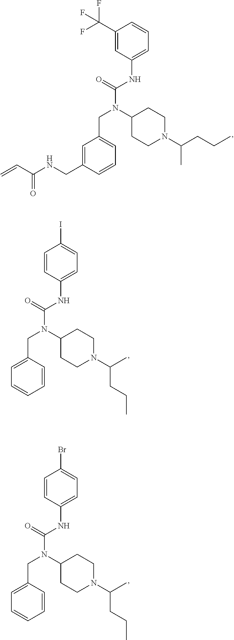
C1(NC(N(CC2=CC=CC(CNC(C=C)=O)=C2)C2CCN(C(CCC)C)CC2)=O)=CC=CC(C(F)(F)F)=C1.C1(NC(N(CC2=CC=CC=C2)C2CCN(C(C)CCC)CC2)=O)=CC=C(I)C=C1.C1(NC(N(CC2=CC=CC=C2)C2CCN(C(C)CCC)CC2)=O)=CC=C(Br)C=C1
